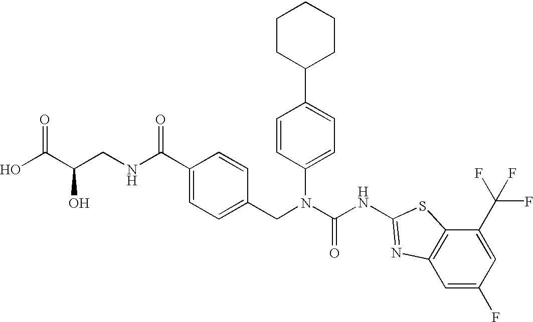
OC(C(CNC(C1=CC=C(CN(C(NC2=NC3=C(S2)C(C(F)(F)F)=CC(F)=C3)=O)C2=CC=C(C3CCCCC3)C=C2)C=C1)=O)O)=O
